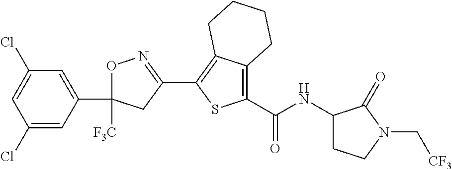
O1C(C2=CC(Cl)=CC(Cl)=C2)([F3C])CC(C2=C3C(=C(C(=O)NC4CCN(C[CF3])C4=O)S2)CCCC3)=N1
